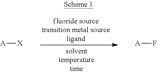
[A][X].[A]F
